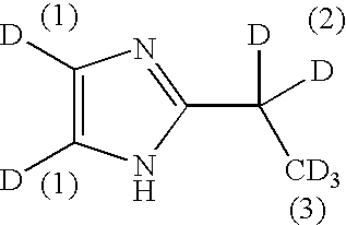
C1([D])=C([D])NC(C([CD3])([D])[D])=N1
